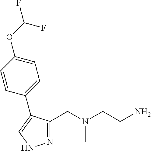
N1=C(CN(CCN)C)C(C2=CC=C(OC(F)F)C=C2)=CN1
